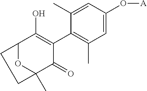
C1=C(O[A])C=C(C)C(C2=C(O)C3OC(C)(C2=O)CC3)=C1C
